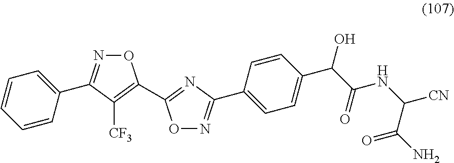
C1(C2=NOC(C3=NC(C4=CC=C(C(O)C(NC(C(=O)N)[CN])=O)C=C4)=NO3)=C2[CF3])=CC=CC=C1
